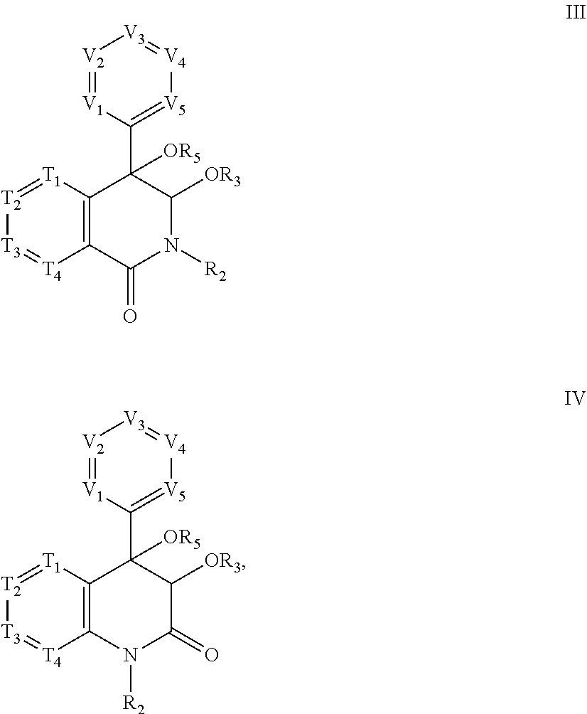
C12=C(C(=O)N([R2])C([OR3])C1(C1=[V5][V4]=[V3][V2]=[V1]1)[OR5])[T4]=[T3][T2]=[T1]2.C12=C(N([R2])C(=O)C([OR3])C1(C1=[V5][V4]=[V3][V2]=[V1]1)[OR5])[T4]=[T3][T2]=[T1]2
